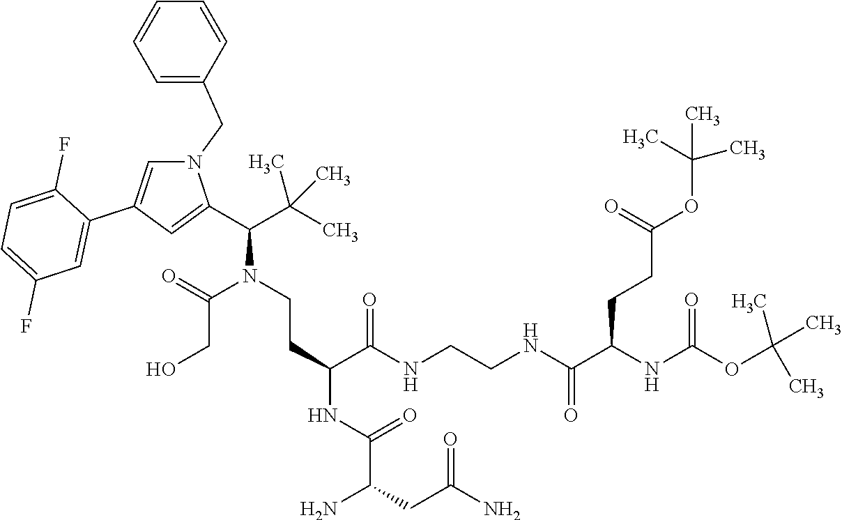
C(CO)(N(CCC(C(NCCNC(C(NC(OC(C)(C)C)=O)CCC(=O)OC(C)(C)C)=O)=O)NC(C(N)CC(=O)N)=O)C(C(C)(C)C)C1=CC(C2=CC(F)=CC=C2F)=CN1CC1=CC=CC=C1)=O
